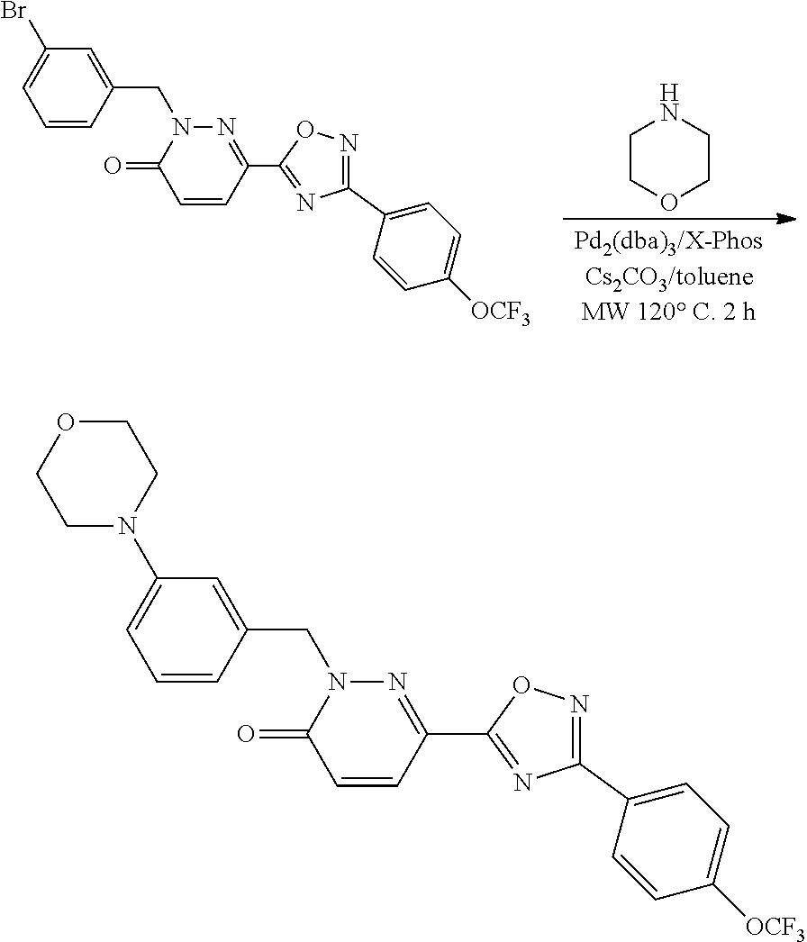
C1COCCN1.C1=CC(CN2C(=O)C=CC(C3=NC(C4=CC=C([OCF3])C=C4)=NO3)=N2)=CC(Br)=C1.C1=CC(CN2C(=O)C=CC(C3=NC(C4=CC=C([OCF3])C=C4)=NO3)=N2)=CC(N2CCOCC2)=C1
